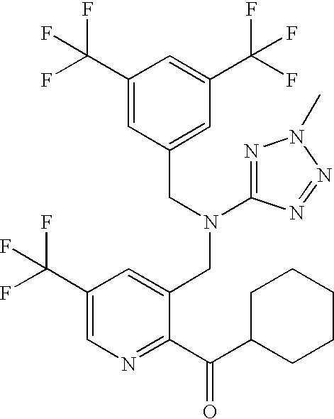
C1(C(F)(F)F)=CC(CN(CC2=CC(C(F)(F)F)=CN=C2C(C2CCCCC2)=O)C2=NN(C)N=N2)=CC(C(F)(F)F)=C1
